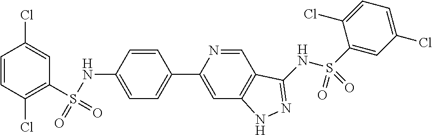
C1=CC(Cl)=C(S(=O)(NC2=CC=C(C3=CC4=C(C=N3)C(NS(C3=CC(Cl)=CC=C3Cl)(=O)=O)=NN4)C=C2)=O)C=C1Cl
